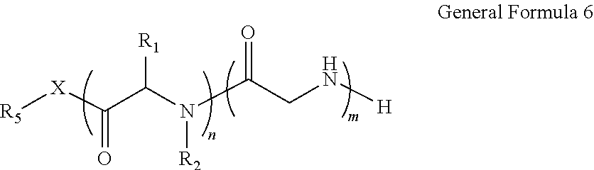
[X](C(C(N(C(CN[H])=O)[R2])[R1])=O)[R5]
